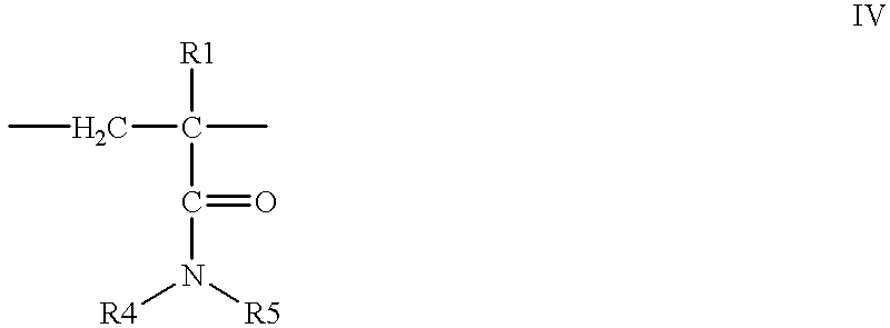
CCC(C)([R1])C(N([R4])[R5])=O
